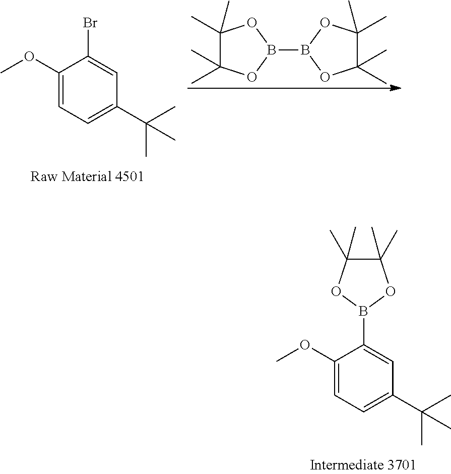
C1(OC)=CC=C(C(C)(C)C)C=C1B1OC(C)(C)C(C)(C)O1.C1(OC)=CC=C(C(C)(C)C)C=C1Br.B1(B2OC(C)(C)C(C)(C)O2)OC(C)(C)C(C)(C)O1
